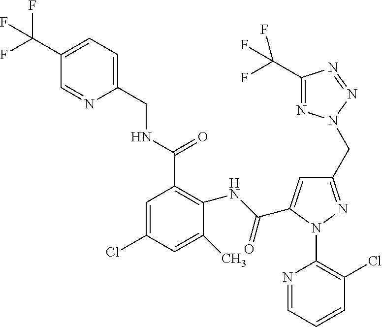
C1(NC(C2=CC(CN3N=C(C(F)(F)F)N=N3)=NN2C2=C(Cl)C=CC=N2)=O)=C(C(NCC2=CC=C(C(F)(F)F)C=N2)=O)C=C(Cl)C=C1C
